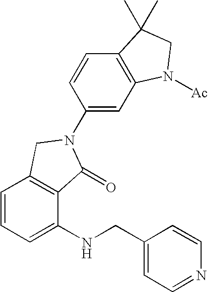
C1=CC=C(NCC2=CC=NC=C2)C2=C1CN(C1=CC3=C(C=C1)C(C)(C)CN3[Ac])C2=O
